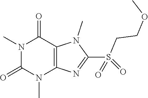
N1(C)C(=O)N(C)C2=C(C1=O)N(C)C(S(=O)(=O)CCOC)=N2
